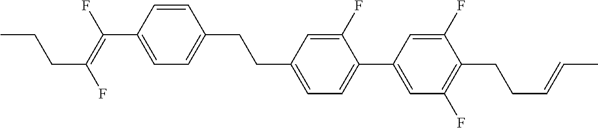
C1=CC(C(=C(F)CCC)F)=CC=C1CCC1=CC=C(C2=CC(F)=C(CCC=CC)C(F)=C2)C(F)=C1
